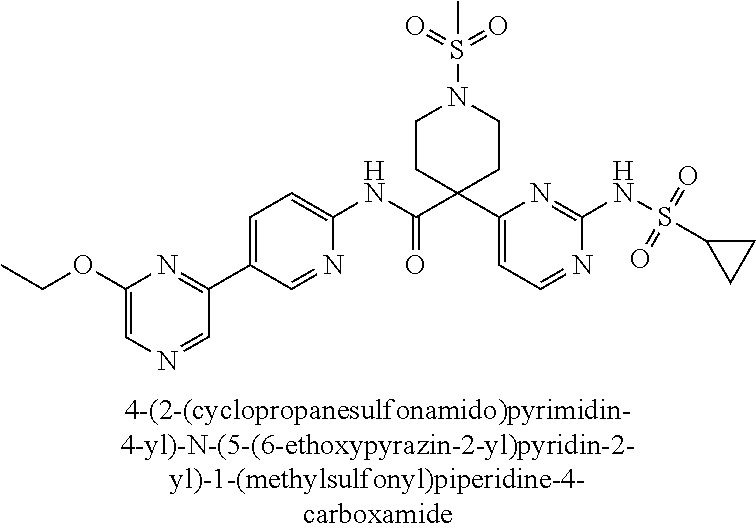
C1(NC(C2(C3=CC=NC(NS(=O)(=O)C4CC4)=N3)CCN(S(=O)(=O)C)CC2)=O)=CC=C(C2=NC(OCC)=CN=C2)C=N1
